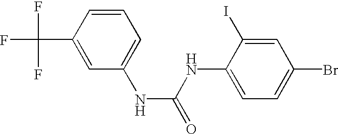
C1=C(C(F)(F)F)C=CC=C1NC(=O)NC1=CC=C(Br)C=C1I
